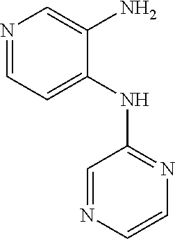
N1=CC=C(NC2=NC=CN=C2)C(N)=C1
